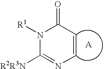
N1([R1])C([R2R3N])=NC=CC1=O.[A]
